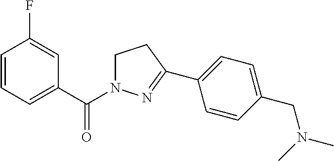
C1=CC=C(C(N2CCC(C3=CC=C(CN(C)C)C=C3)=N2)=O)C=C1F
